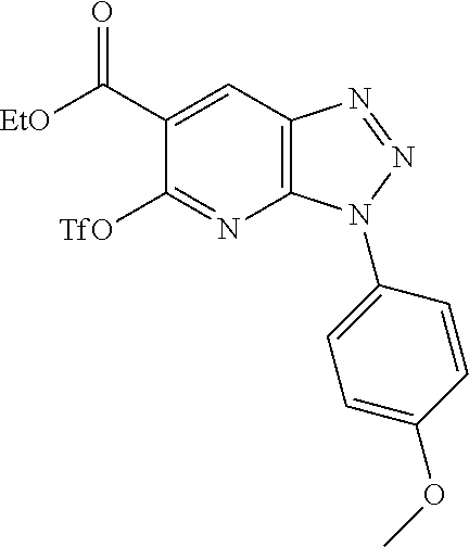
C1(C([EtO])=O)=CC2=C(N=C1[TfO])N(C1=CC=C(OC)C=C1)N=N2
